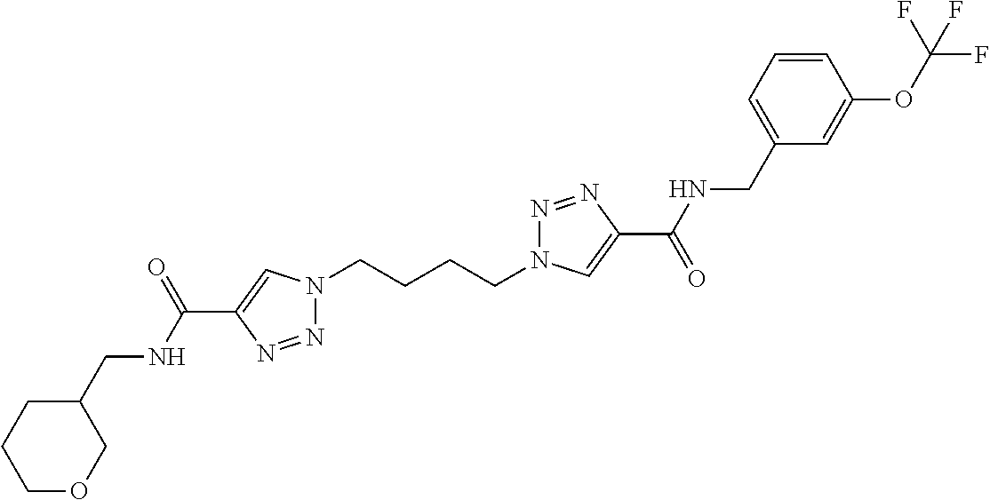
N1(CCCCN2N=NC(C(=O)NCC3=CC=CC(OC(F)(F)F)=C3)=C2)N=NC(C(NCC2CCCOC2)=O)=C1
